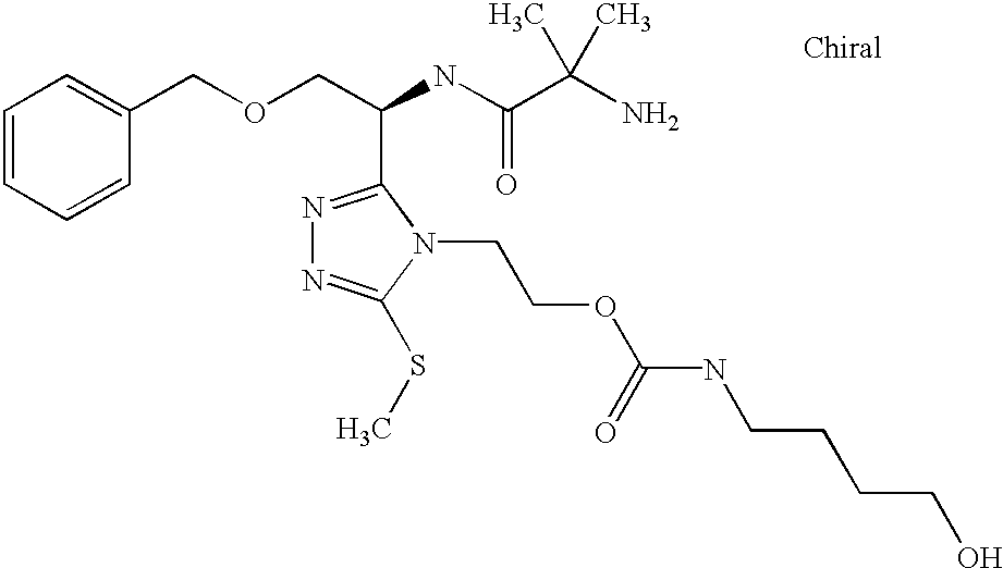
C1=CC=CC(COCC(NC(C(N)(C)C)=O)C2=NN=C(SC)N2CCOC(NCCCCO)=O)=C1
